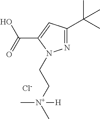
N1=C(C(C)(C)C)C=C(C(=O)O)N1CC[N+](C)(C)[H].[Cl-]
